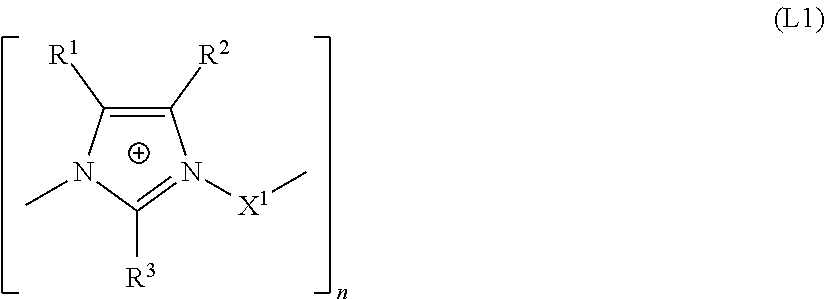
C1([R2])=C([R1])N(C)C([R3])=N1[X1]C
